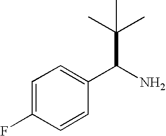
C1=C(F)C=CC(C(N)C(C)(C)C)=C1
